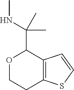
O1CCC2=C(C=CS2)C1C(NC)(C)C
